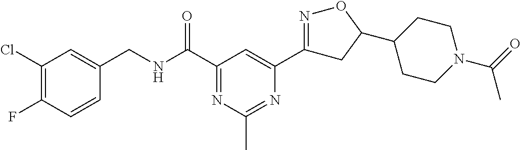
C1(Cl)=C(F)C=CC(CNC(C2=NC(C)=NC(C3=NOC(C4CCN(C(=O)C)CC4)C3)=C2)=O)=C1
